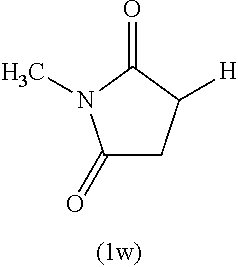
C1C(=O)N(C)C(=O)C1[H]
